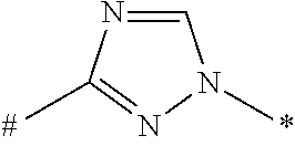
C1=NC(C)=NN1C
